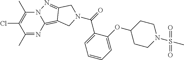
C1(C)=NC2=C3C(=NN2C(C)=C1Cl)CN(C(C1=CC=CC=C1OC1CCN(S(=O)(=O)C)CC1)=O)C3
